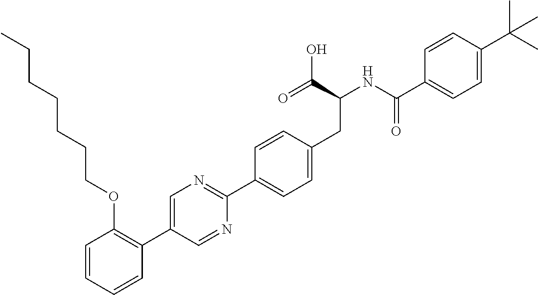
C1=CC(OCCCCCCC)=C(C2=CN=C(C3=CC=C(CC(C(O)=O)NC(=O)C4=CC=C(C(C)(C)C)C=C4)C=C3)N=C2)C=C1
